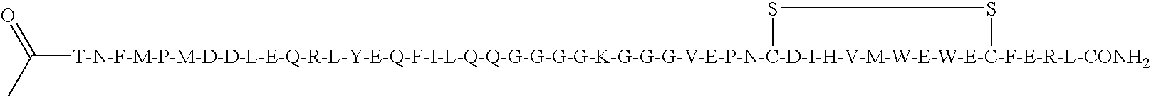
CC(=O)[T-N-F-M-P-M-D-D-L-E-Q-R-L-Y-E-Q-F-I-L-Q-Q-G-G-G-G-K-G-G-G-V-E-P-N-C-D-I-H-V-M-W-E-W-E-C-F-E-R-L-CONH2]1SS1
